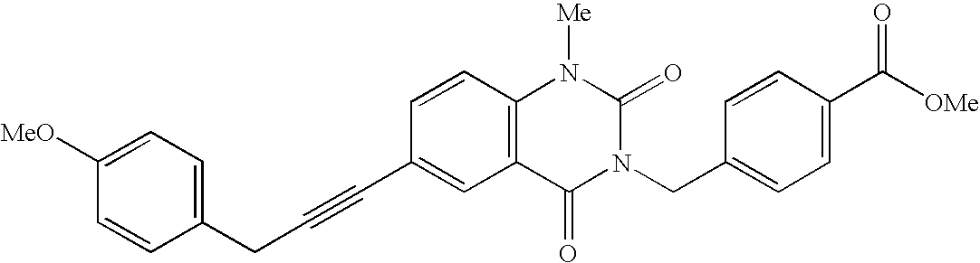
C(C#CC1=CC2=C(C=C1)N([Me])C(=O)N(CC1=CC=C(C([OMe])=O)C=C1)C2=O)C1=CC=C([MeO])C=C1
